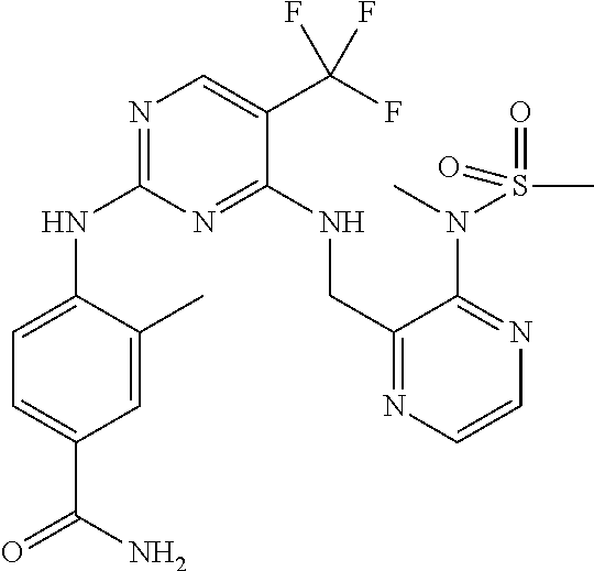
N1=C(NC2=CC=C(C(N)=O)C=C2C)N=C(NCC2=NC=CN=C2N(S(=O)(C)=O)C)C(C(F)(F)F)=C1
